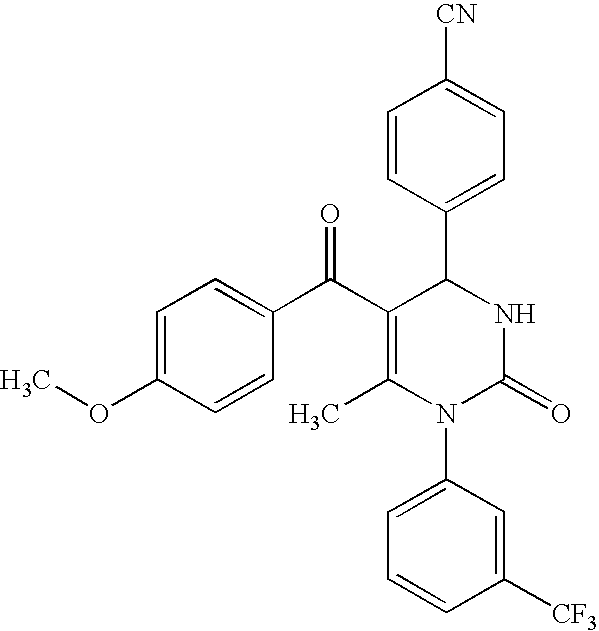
C1=CC(C2C(C(C3=CC=C(OC)C=C3)=O)=C(C)N(C3=CC=CC([CF3])=C3)C(=O)N2)=CC=C1[CN]
